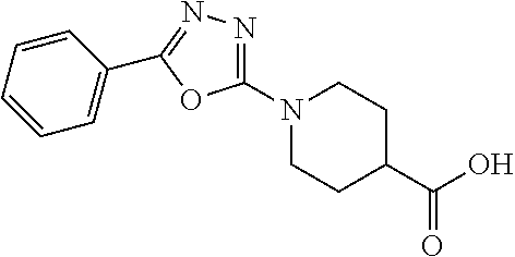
N1(C2=NN=C(C3=CC=CC=C3)O2)CCC(C(O)=O)CC1
